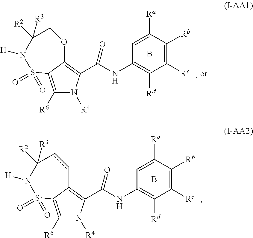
C1([R6])=C2C(=C(C(NC3=C([Rd])C([Rc])=C([Rb])C([Ra])=C3)=O)N1[R4])OCC([R2])([R3])N([H])S2(=O)=O.B.C1([R6])=C2C(=C(C(NC3=C([Rd])C([Rc])=C([Rb])C([Ra])=C3)=O)N1[R4])ccC([R2])([R3])N([H])S2(=O)=O.B
